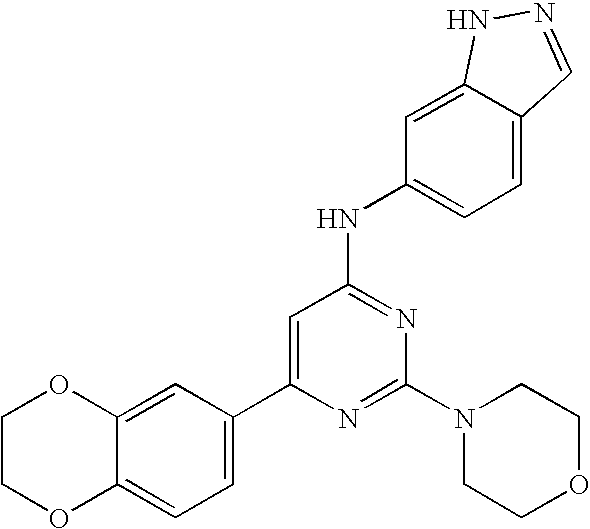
C1=C(C2=CC=C3C(=C2)OCCO3)N=C(N2CCOCC2)N=C1NC1=CC=C2C(=C1)NN=C2
